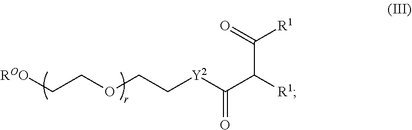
[ROO]CCOCC[Y2]C(C([R1])C([R1])=O)=O
